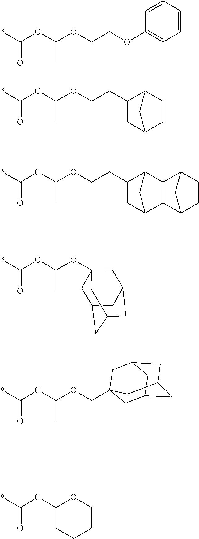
*C(OC(OCCOC1=CC=CC=C1)C)=O.*C(OC(OCCC1CC2CCC1C2)C)=O.*C(OC(OCCC1CC2CC1C1C2C2CCC1C2)C)=O.*C(OC(OC12CC3CC(CC(C1)C3)C2)C)=O.*C(OC(OCC12CC3CC(CC(C1)C3)C2)C)=O.*C(OC1CCCCO1)=O
